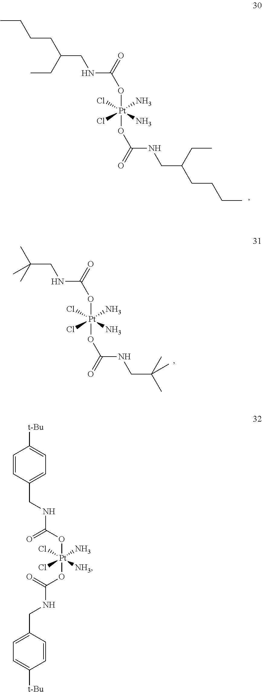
CCCCC(CC)CNC(=O)O[Pt](Cl)(Cl)(N)(N)OC(=O)NCC(CC)CCCC.CC(C)(CNC(=O)O[Pt](Cl)(Cl)(N)(N)OC(=O)NCC(C)(C)C)C.O([Pt](Cl)(Cl)(N)([NH3])OC(=O)NCC1=CC=C([t-Bu])C=C1)C(=O)NCC1=CC=C([t-Bu])C=C1
